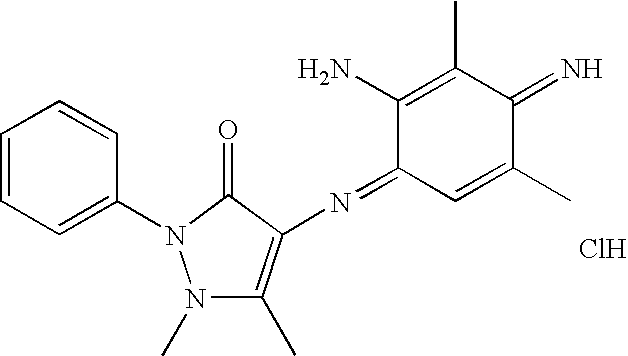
N1(C)C(C)=C(N=C2C=C(C)C(=N)C(C)=C2N)C(=O)N1C1=CC=CC=C1.Cl
